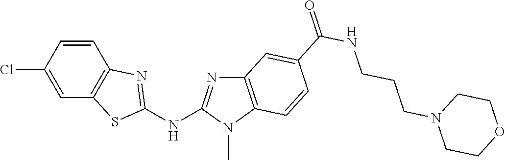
C1(Cl)=CC2=C(C=C1)N=C(NC1=NC3=C(N1C)C=CC(C(NCCCN1CCOCC1)=O)=C3)S2
